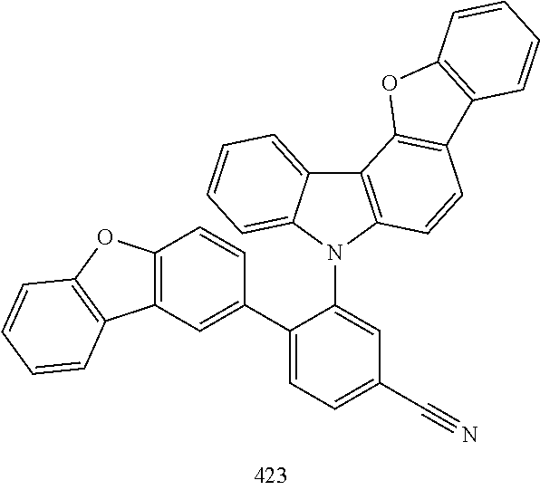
C12=C(N(C3=CC(C#N)=CC=C3C3=CC4=C(C=C3)OC3=C4C=CC=C3)C3=CC=CC=C13)C=CC1=C2OC2=C1C=CC=C2
